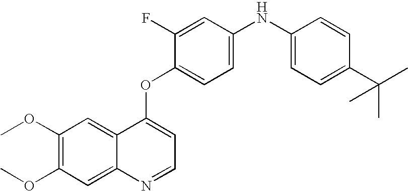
C1=C(F)C(OC2=CC=NC3=CC(OC)=C(OC)C=C23)=CC=C1NC1=CC=C(C(C)(C)C)C=C1
